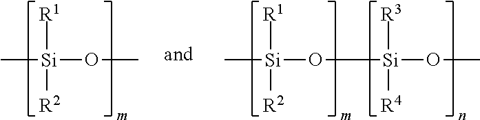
C[Si](OC)([R1])[R2].C[Si](O[Si](OC)([R3])[R4])([R1])[R2]
